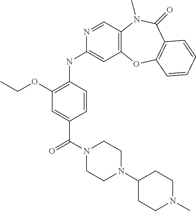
C12=C(C=NC(NC3=C(OCC)C=C(C(N4CCN(C5CCN(C)CC5)CC4)=O)C=C3)=C1)N(C)C(=O)C1=C(O2)C=CC=C1
